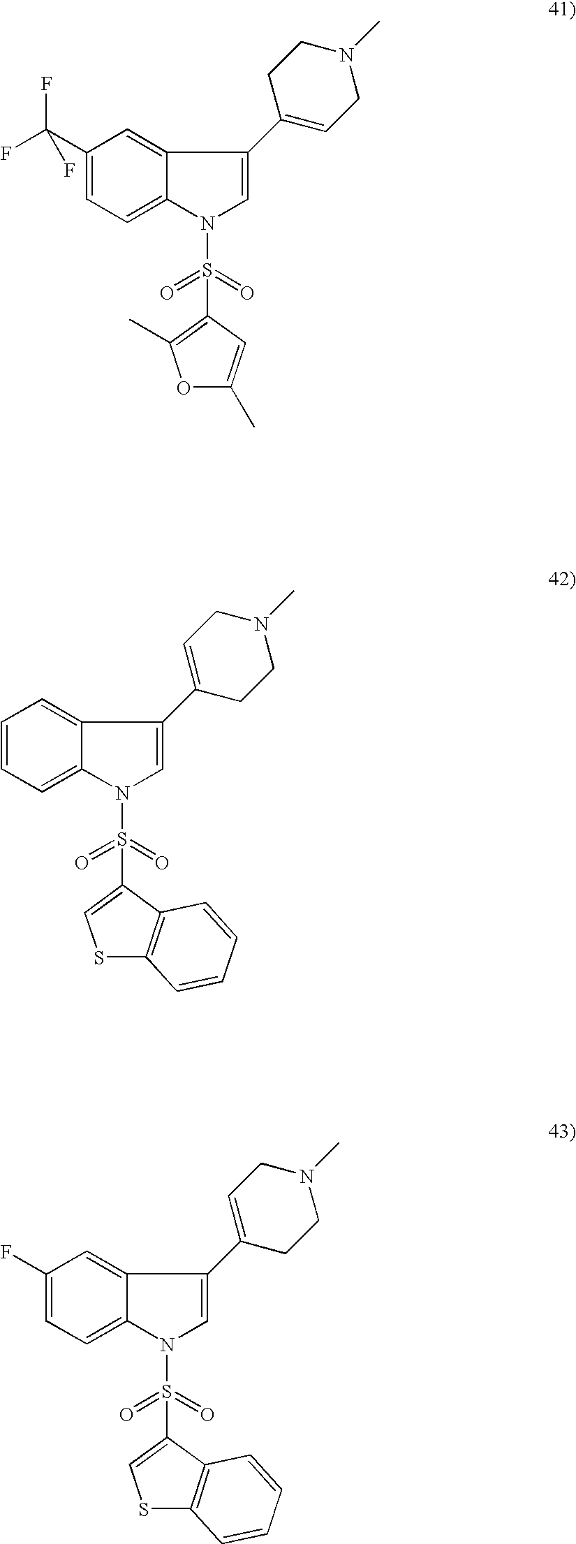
C1(C(F)(F)F)=CC=C2C(=C1)C(C1=CCN(C)CC1)=CN2S(=O)(=O)C1=C(C)OC(C)=C1.C1=CC=C2C(=C1)C(C1=CCN(C)CC1)=CN2S(=O)(=O)C1=CSC2=C1C=CC=C2.C1(F)=CC=C2C(=C1)C(C1=CCN(C)CC1)=CN2S(=O)(=O)C1=CSC2=C1C=CC=C2
